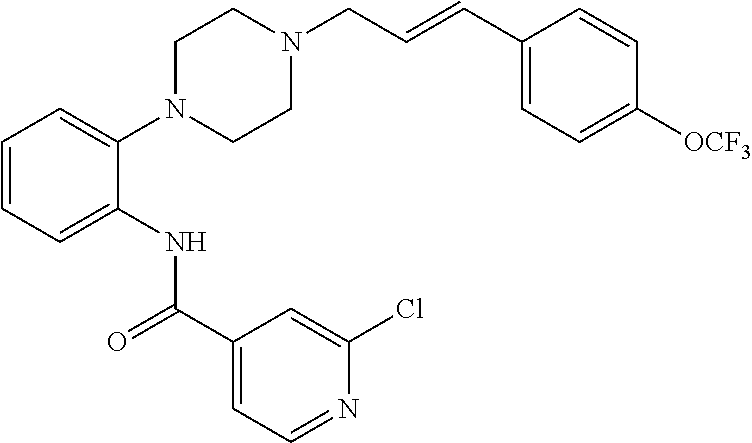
C1=CC=C(NC(C2=CC=NC(Cl)=C2)=O)C(N2CCN(CC=CC3=CC=C([OCF3])C=C3)CC2)=C1
